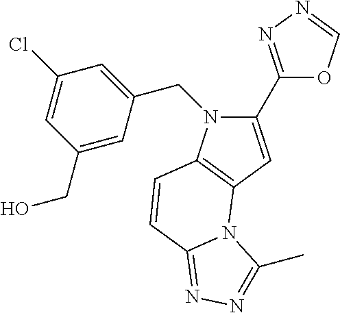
C1(CO)=CC(CN2C(C3=NN=CO3)=CC3=C2C=CC2=NN=C(C)N32)=CC(Cl)=C1
